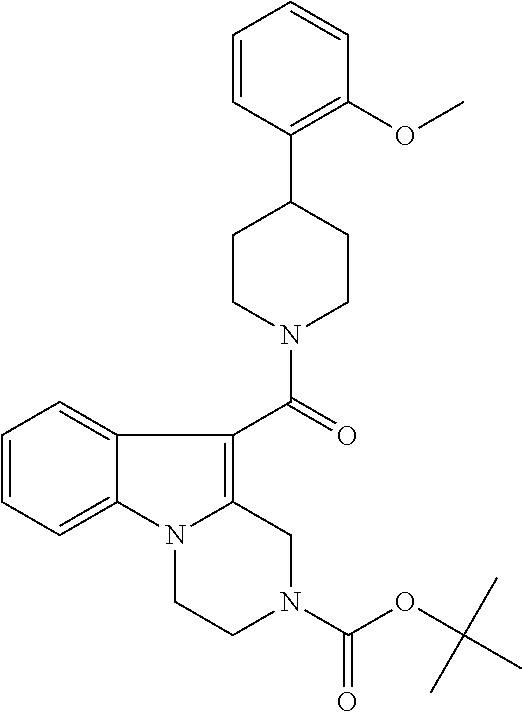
C1=CC(C2CCN(C(=O)C3=C4N(C5=CC=CC=C35)CCN(C(OC(C)(C)C)=O)C4)CC2)=C(OC)C=C1
